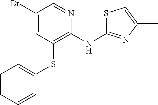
C1(Br)=CC(SC2=CC=CC=C2)=C(NC2=NC(C)=CS2)N=C1
